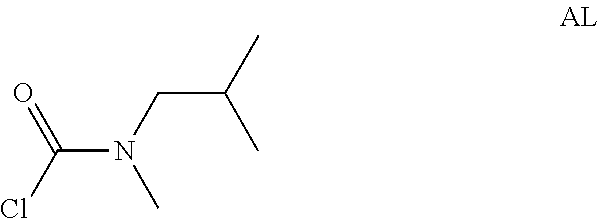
N(C(=O)Cl)(CC(C)C)C
